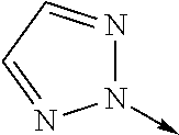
N1(->C)N=CC=N1
